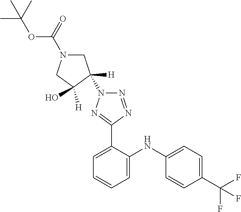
C1=C(NC2=CC=CC=C2C2=NN(C3([H])CN(C(=O)OC(C)(C)C)CC3(O)[H])N=N2)C=CC(C(F)(F)F)=C1
